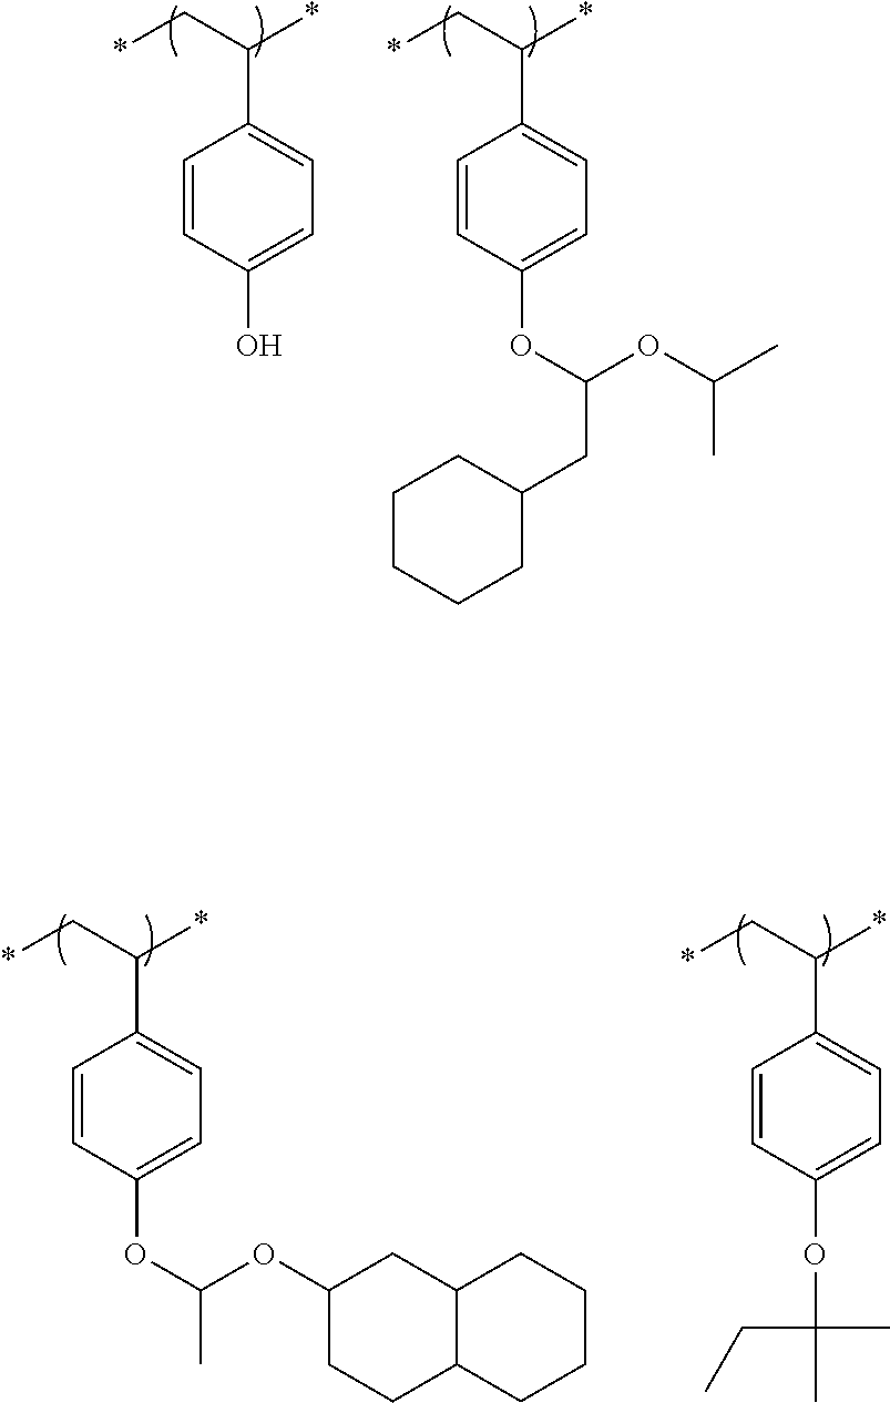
*CC(*)C1=CC=C(O)C=C1.*CC(*)C1=CC=C(OC(CC2CCCCC2)OC(C)C)C=C1.*CC(*)C1=CC=C(OC(CC)(C)C)C=C1.*CC(*)C1=CC=C(OC(OC2CCC3C(C2)CCCC3)C)C=C1
